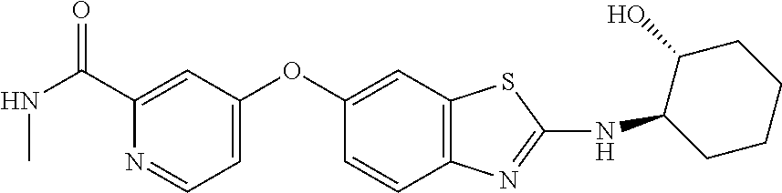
C1=C(OC2=CC3=C(C=C2)N=C(NC2CCCCC2O)S3)C=C(C(NC)=O)N=C1
